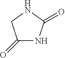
C1(=O)NC(=O)NC1
